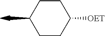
C1CC([OET])CCC1C
